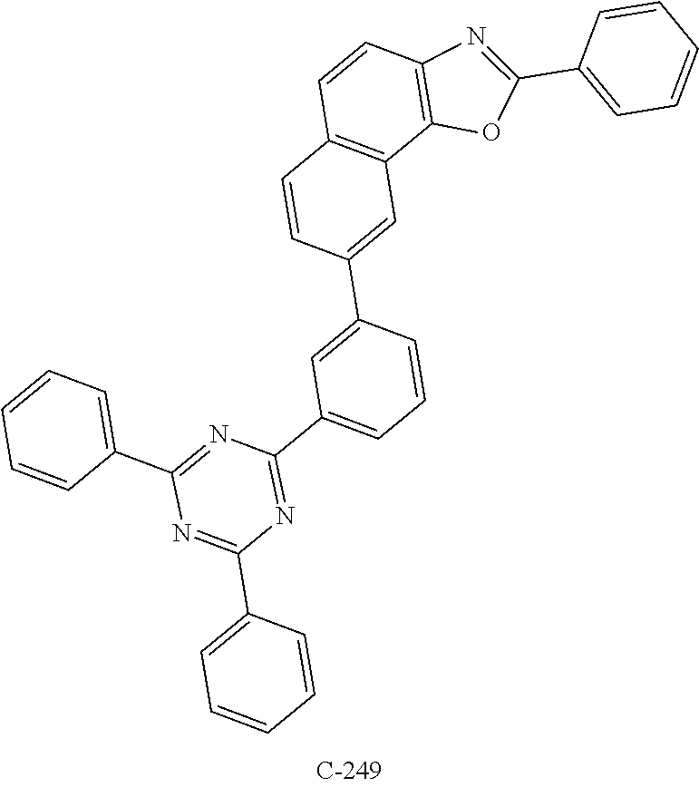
C12=C(C3=C(C=C1)N=C(C1=CC=CC=C1)O3)C=C(C1=CC(C3=NC(C4=CC=CC=C4)=NC(C4=CC=CC=C4)=N3)=CC=C1)C=C2
